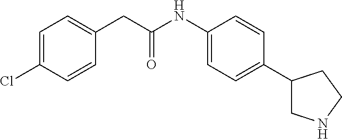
C1=C(CC(NC2=CC=C(C3CNCC3)C=C2)=O)C=CC(Cl)=C1
